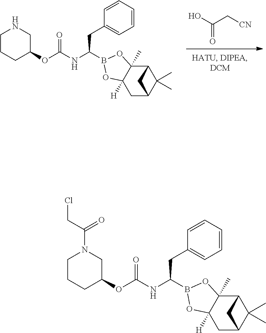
OC(C[CN])=O.C(=O)(NC(CC1=CC=CC=C1)B1OC2([H])C(C)(O1)C1C(C)(C)C(C2)C1)OC1CNCCC1.C(=O)(NC(CC1=CC=CC=C1)B1OC2([H])C(C)(O1)C1C(C)(C)C(C2)C1)OC1CN(C(CCl)=O)CCC1
